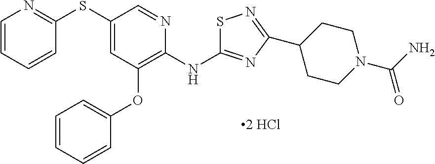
C1(SC2=NC=CC=C2)=CC(OC2=CC=CC=C2)=C(NC2=NC(C3CCN(C(N)=O)CC3)=NS2)N=C1
